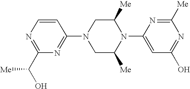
C1(N2CC([Me])N(C3=CC(O)=NC([Me])=N3)C([Me])C2)=NC(C(O)[Me])=NC=C1
